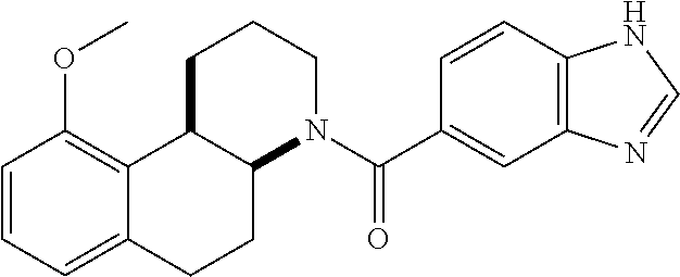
C1=CC=C2C(=C1OC)C1C(CC2)N(C(C2=CC3=C(C=C2)NC=N3)=O)CCC1
